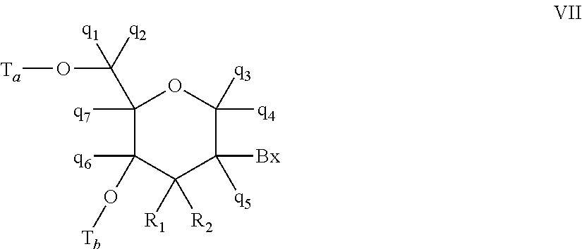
C1([q7])(C(O[Ta])([q2])[q1])C([q6])(O[Tb])C([R1])([R2])C([Bx])([q5])C([q4])([q3])O1
